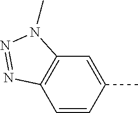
C1=C(C)C=CC2=C1N(C)N=N2
